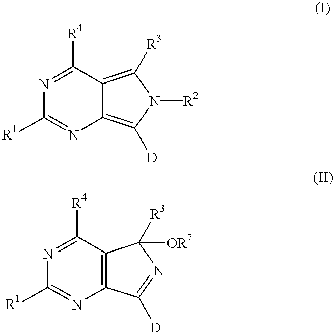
N1=C([R4])C2=C([R3])N([R2])C([D])=C2N=C1[R1].N1=C([R4])C2=C(N=C1[R1])C([D])=NC2([OR7])[R3]
